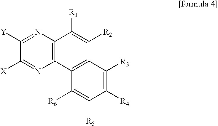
C12=C(N=C([Y])C([X])=N1)C([R1])=C([R2])C1=C2C([R6])=C([R5])C([R4])=C1[R3]
